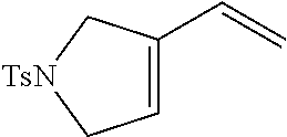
C1=C(C=C)C[TsN]C1
